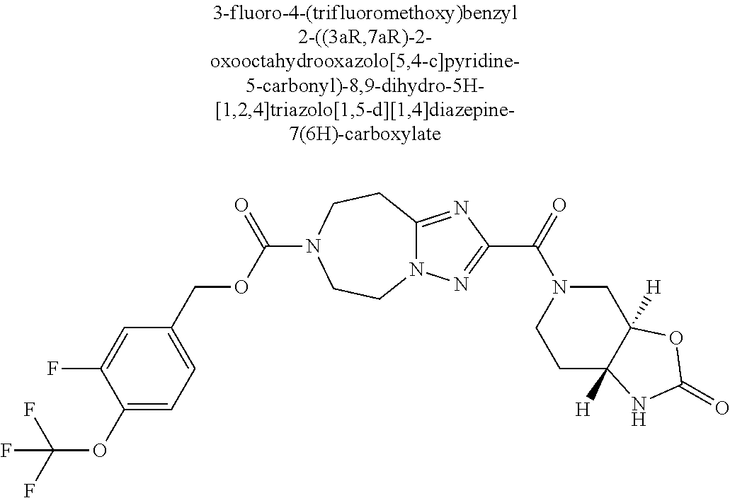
C1(OC(F)(F)F)=CC=C(COC(=O)N2CCC3=NC(C(N4CCC5([H])C([H])(C4)OC(=O)N5)=O)=NN3CC2)C=C1F
